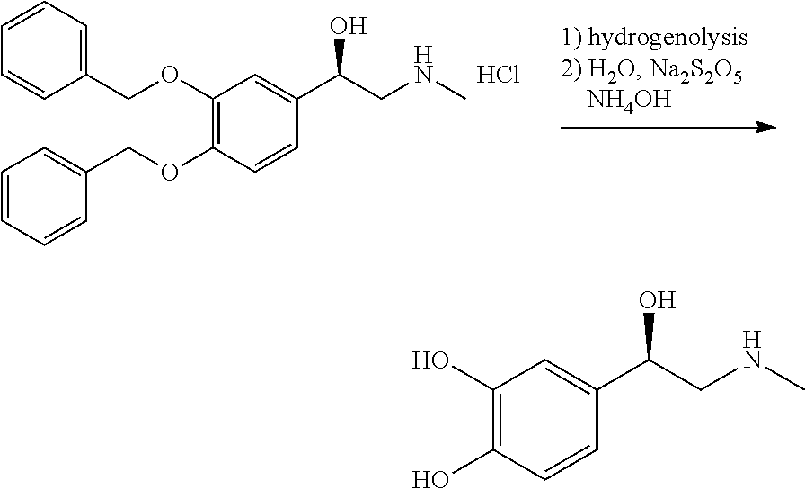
C1(OCC2=CC=CC=C2)=C(OCC2=CC=CC=C2)C=CC(C(CNC)O)=C1.Cl.C1(O)=C(O)C=CC(C(CNC)O)=C1
